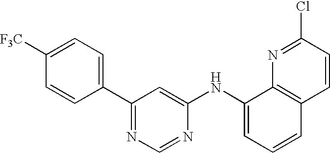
C1=CC(C2=NC=NC(NC3=CC=CC4=C3N=C(Cl)C=C4)=C2)=CC=C1[F3C]
